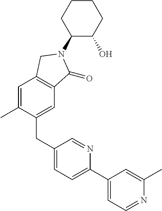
C1(CC2=CC=C(C3=CC=NC(C)=C3)N=C2)=CC2=C(C=C1C)CN(C1C(O)CCCC1)C2=O
